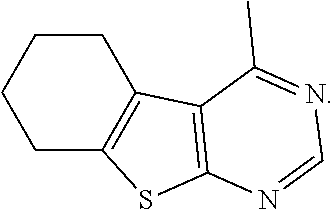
C1C2=C(CCC1)C1=C(S2)N=CN=C1C
